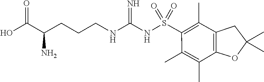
O=S(C1=C(C)C2=C(C(C)=C1C)OC(C)(C)C2)(NC(NCCCC(C(O)=O)N)=N)=O
